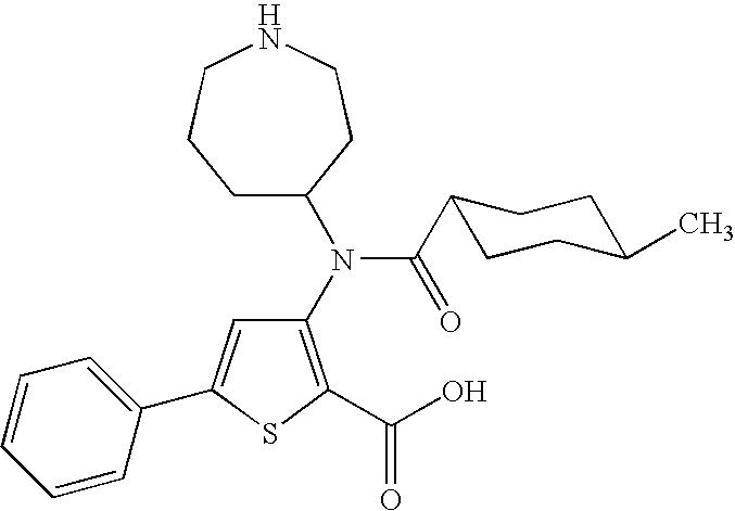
C1(N(C(=O)C2CCC(C)CC2)C2CCCNCC2)=C(C(O)=O)SC(C2=CC=CC=C2)=C1
